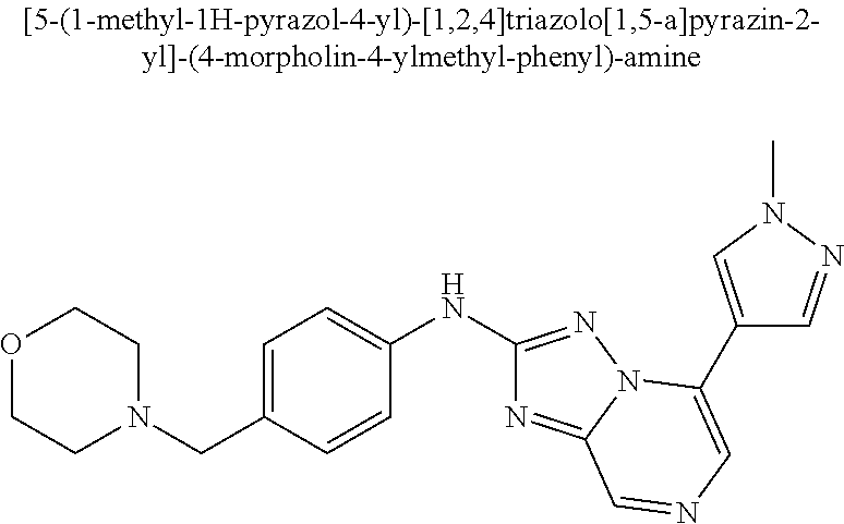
O1CCN(CC2=CC=C(NC3=NN4C(=N3)C=NC=C4C3=CN(C)N=C3)C=C2)CC1
